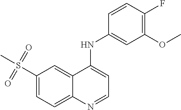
C1(S(C)(=O)=O)=CC=C2C(=C1)C(NC1=CC(OC)=C(F)C=C1)=CC=N2
